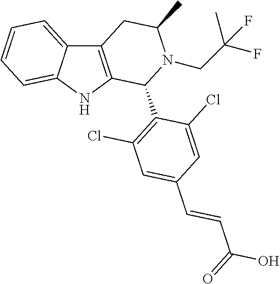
C12=C(NC3=CC=CC=C13)C(C1=C(Cl)C=C(C=CC(=O)O)C=C1Cl)N(CC(F)(F)C)C(C)C2
